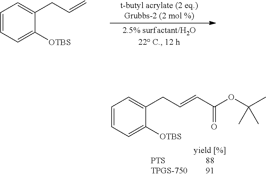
C1=CC=C([OTBS])C(CC=C)=C1.C1=CC=C([OTBS])C(CC=CC(OC(C)(C)C)=O)=C1
